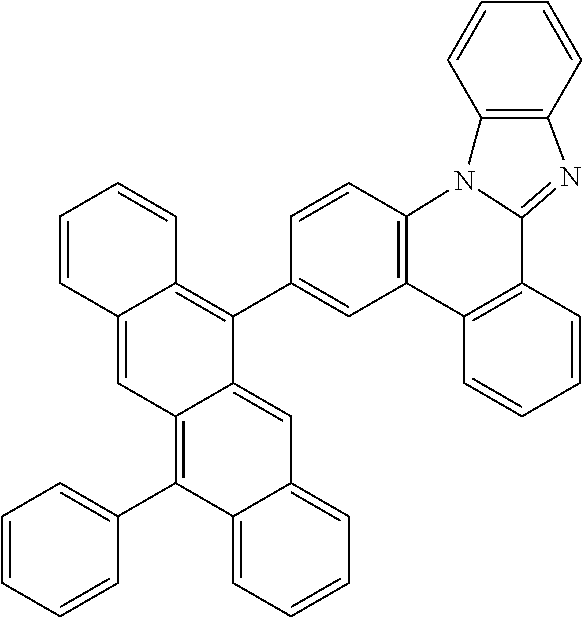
C12=CC3=C(C4=CC=CC=C4)C4=CC=CC=C4C=C3C(C3=CC4=C(C=C3)N3C(=NC5=C3C=CC=C5)C3=C4C=CC=C3)=C1C=CC=C2
